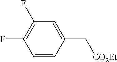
C1=CC(C[CO2Et])=CC(F)=C1F
